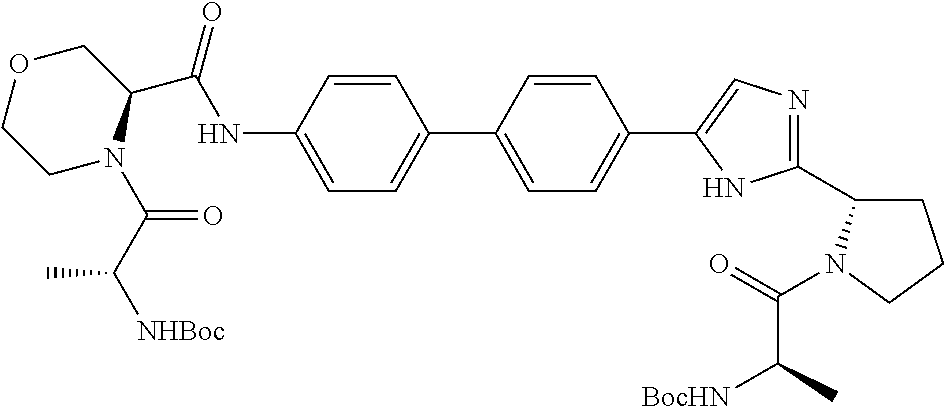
C(NC1=CC=C(C2=CC=C(C3=CN=C(C4CCCN4C(=O)C([BocHN])C)N3)C=C2)C=C1)(=O)C1COCCN1C(C([NHBoc])C)=O
